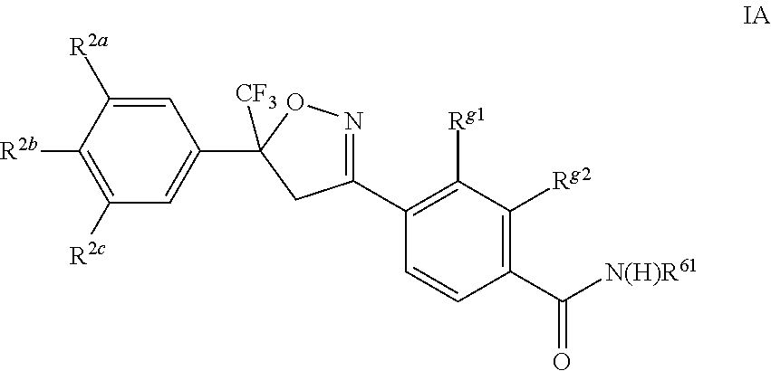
C1=C([R2a])C([R2b])=C([R2c])C=C1C1([CF3])ON=C(C2=C([Rg1])C([Rg2])=C(C([N(H)R61])=O)C=C2)C1
